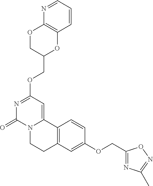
C1=CC=NC2=C1OC(COC1=NC(=O)N3C(=C1)C1=C(CC3)C=C(OCC3=NC(C)=NO3)C=C1)CO2
